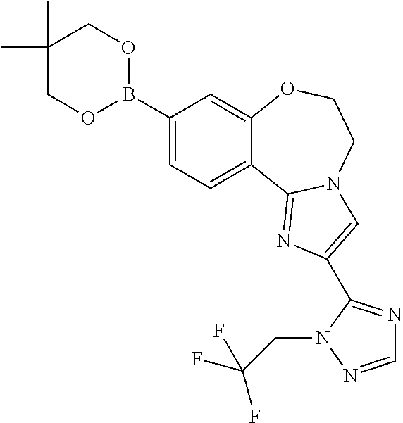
C1(B2OCC(C)(C)CO2)=CC=C2C(=C1)OCCN1C2=NC(C2=NC=NN2CC(F)(F)F)=C1
